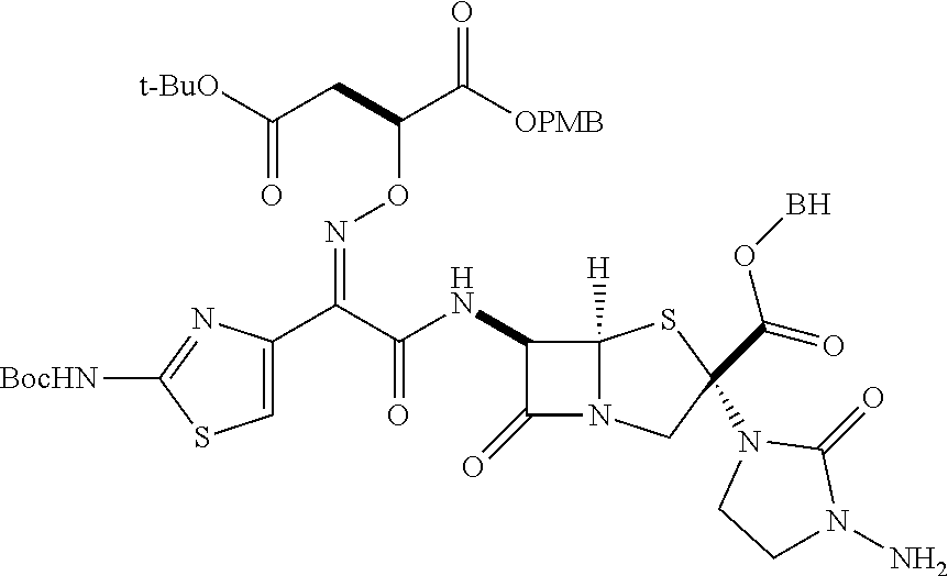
C1=C(C(C(=O)NC2C(=O)N3C2([H])SC(N2CCN(N)C2=O)(C(=O)OB)C3)=NOC(C([OPMB])=O)CC([t-BuO])=O)N=C([BocHN])S1
